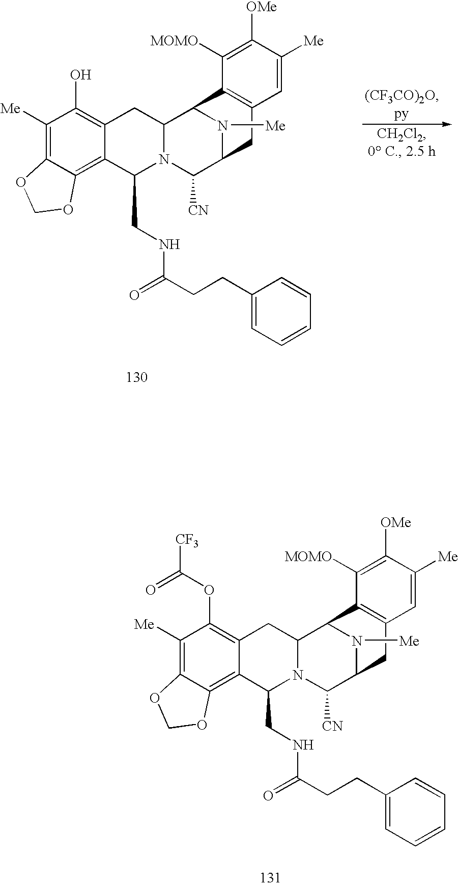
C1([Me])=C2C(=C3C(=C1OC([CF3])=O)CC1N(C3CNC(CCC3=CC=CC=C3)=O)C([CN])C3N([Me])C1C1=C(C3)C=C([Me])C([OMe])=C1[MOMO])OCO2.C1([Me])=C2C(=C3C(=C1O)CC1N(C3CNC(CCC3=CC=CC=C3)=O)C([CN])C3N([Me])C1C1=C(C3)C=C([Me])C([OMe])=C1[MOMO])OCO2
